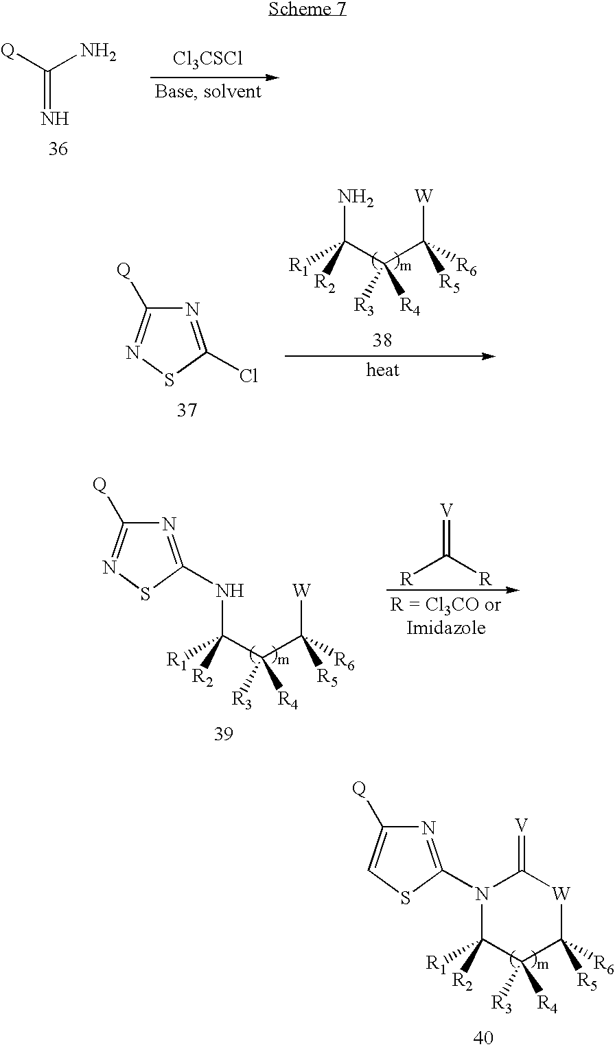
[Q]C(N)=N.[Cl3CSCl].N1=C(Cl)SN=C1[Q].[R1]C(C(C([W])([R6])[R5])([R4])[R3])([R2])N.[R1]C(C(C([W])([R6])[R5])([R4])[R3])([R2])NC1=NC([Q])=NS1.[R]C([R])=[V].N1=C(N2C([R1])([R2])C([R4])([R3])C([R6])([R5])[W]C2=[V])SC=C1[Q]
